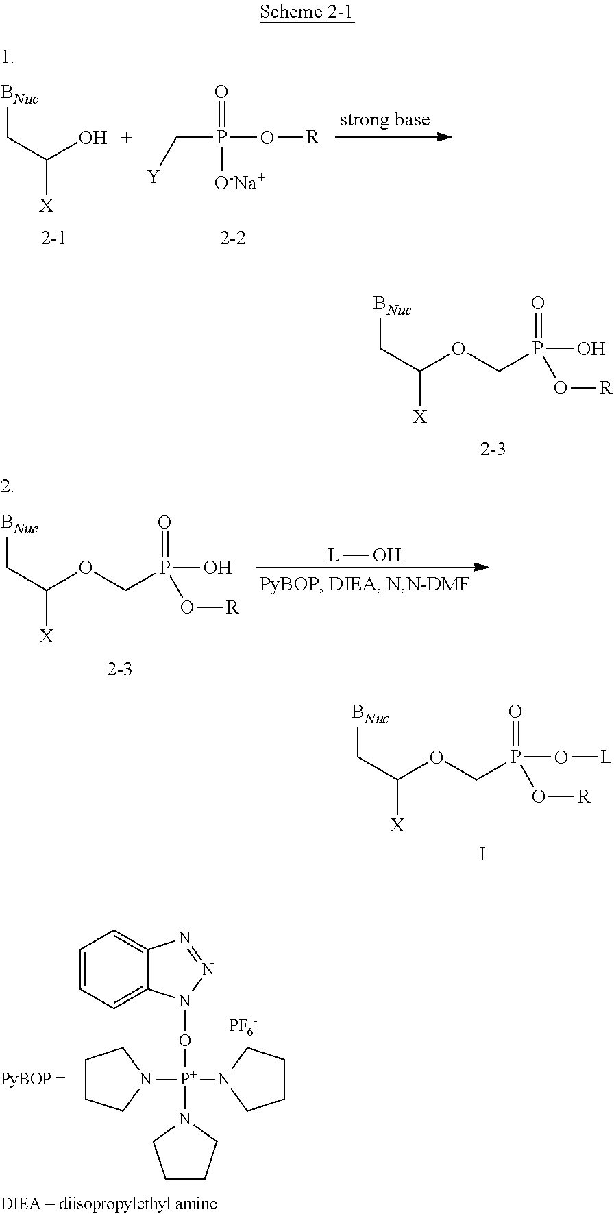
C1=CC=C2C(=C1)N=NN2O[P+](N1CCCC1)(N1CCCC1)N1CCCC1.[PF6-].[BNuc]CC([X])OCP(=O)(O)O[R].[BNuc]CC([X])O.C(P(=O)(O[R])[O-Na+])[Y].[BNuc]CC([X])OCP(=O)(O)O[R].[L]O.[BNuc]CC([X])OCP(=O)(O[L])O[R].I
